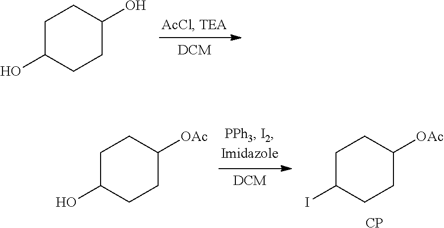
C1C(O)CCC(O)C1.C1C(O)CCC([OAc])C1.C1C(I)CCC([OAc])C1.[CP]
